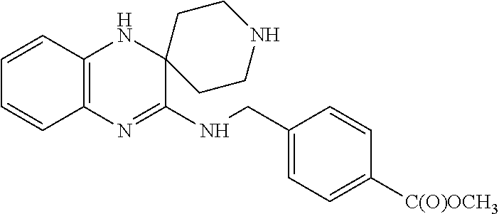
C12=C(N=C(NCC3=CC=C([C(O)OCH3])C=C3)C3(N1)CCNCC3)C=CC=C2
